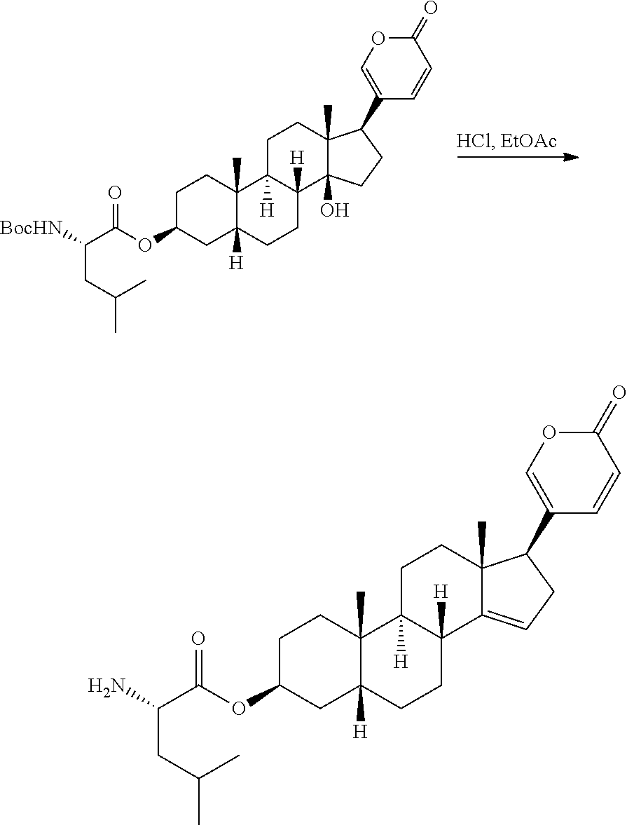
C1C(OC(C([BocHN])CC(C)C)=O)CC2([H])C(C)(C1)C1([H])C([H])(CC2)C2(O)C(C)(CC1)C(C1=COC(=O)C=C1)CC2.C1C(OC(C(N)CC(C)C)=O)CC2([H])C(C)(C1)C1([H])C([H])(CC2)C2=CCC(C3=COC(=O)C=C3)C2(C)CC1
